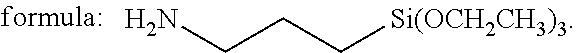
NCCC[Si(OCH2CH3)3]
